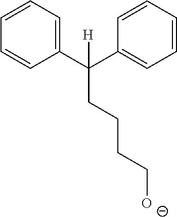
C1(C(C2=CC=CC=C2)([H])CCCC[O-])=CC=CC=C1
